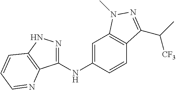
C1(NC2=CC3=C(C=C2)C(C(C)[CF3])=NN3C)=NNC2=C1N=CC=C2
